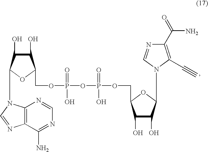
C1(O)C(O)C(N2C3=C(N=C2)C(N)=NC=N3)OC1COP(OP(OCC1C(O)C(O)C(N2C(C#C)=C(C(N)=O)N=C2)O1)(=O)O)(O)=O
